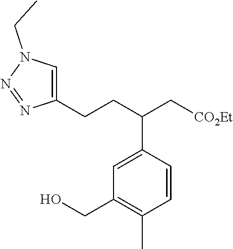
C1(CCC(C[CO2Et])C2=CC(CO)=C(C)C=C2)=CN(CC)N=N1
